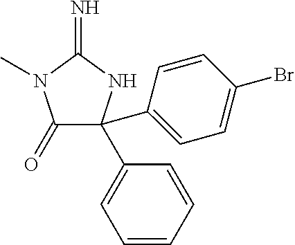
C1(=O)C(C2=CC=CC=C2)(C2=CC=C(Br)C=C2)NC(=N)N1C
